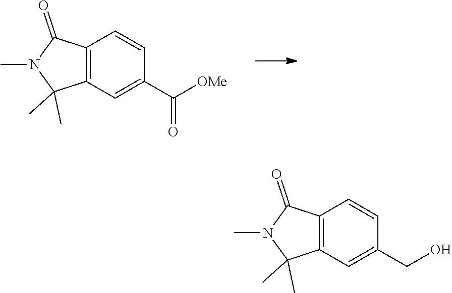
C1=CC(C(=O)[OMe])=CC2=C1C(=O)N(C)C2(C)C.C1=CC(CO)=CC2=C1C(=O)N(C)C2(C)C
